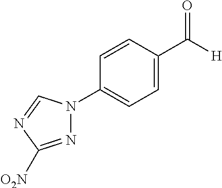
N1(C2=CC=C(C([H])=O)C=C2)N=C([O2N])N=C1
